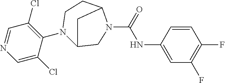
C1(Cl)=C(N2C3CN(C(NC4=CC(F)=C(F)C=C4)=O)C(CC2)C3)C(Cl)=CN=C1
